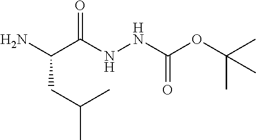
NC(C(NNC(OC(C)(C)C)=O)=O)CC(C)C
